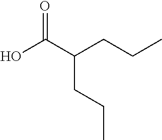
O=C(C(CCC)CCC)O
